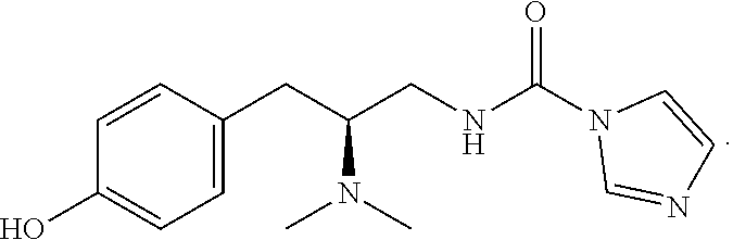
C1=CC(CC(N(C)C)CNC(=O)N2C=NC=C2)=CC=C1O
